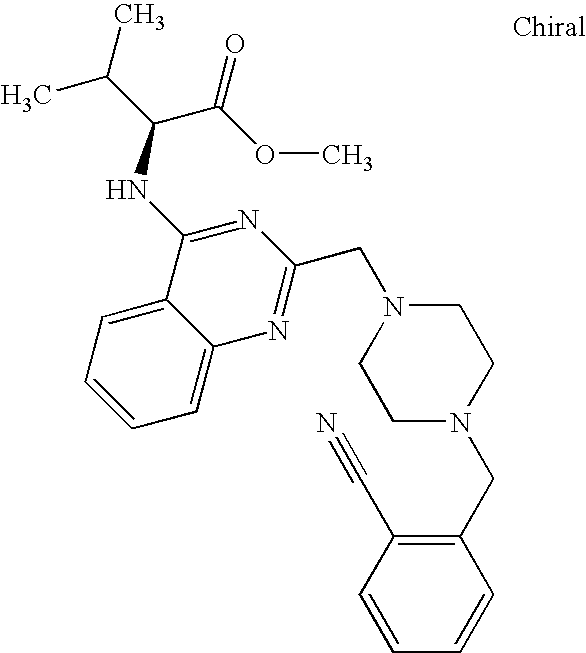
C1=C2C(=CC=C1)C(NC(C(C)C)C(OC)=O)=NC(CN1CCN(CC3=C(C#N)C=CC=C3)CC1)=N2
